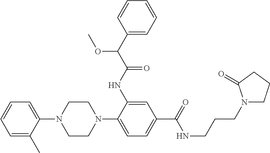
C1(N2CCN(C3=CC=C(C(NCCCN4CCCC4=O)=O)C=C3NC(=O)C(C3=CC=CC=C3)OC)CC2)=CC=CC=C1C
